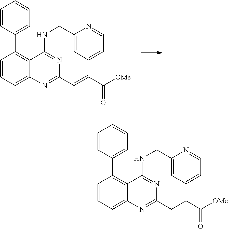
C1=CC=C2C(=C1C1=CC=CC=C1)C(NCC1=CC=CC=N1)=NC(C=CC(=O)[OMe])=N2.C1=CC=C2C(=C1C1=CC=CC=C1)C(NCC1=CC=CC=N1)=NC(CCC(=O)[OMe])=N2
